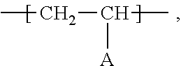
CCC(C)[A]
